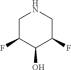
C1C(F)C(O)C(F)CN1
